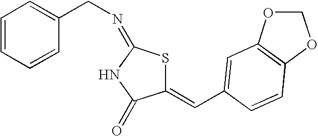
C1(=CC2=CC3=C(OCO3)C=C2)SC(=NCC2=CC=CC=C2)NC1=O
